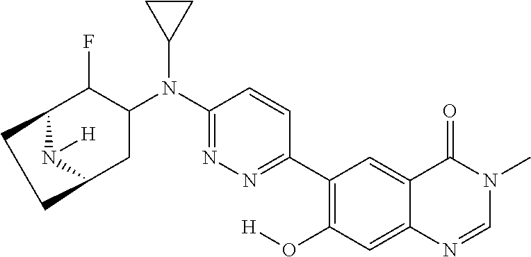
C1(C2=C(O[H])C=C3C(=C2)C(=O)N(C)C=N3)=NN=C(N(C2C(F)C3N([H])C(C2)CC3)C2CC2)C=C1
